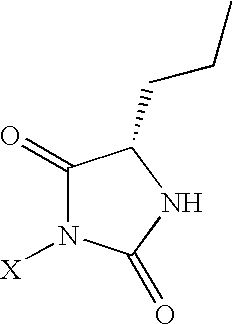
C1(=O)N([X])C(=O)NC1CCC
